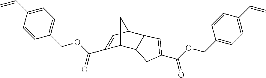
C1(C(OCC2=CC=C(C=C)C=C2)=O)=CC2C3C(C1C2)CC(C(OCC1=CC=C(C=C)C=C1)=O)=C3
